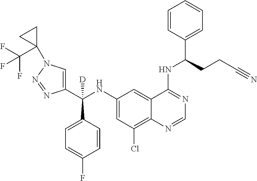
C1(NC(C2=CN(C3(C(F)(F)F)CC3)N=N2)(C2=CC=C(F)C=C2)[D])=CC(Cl)=C2C(=C1)C(NC(C1=CC=CC=C1)CCC#N)=NC=N2
